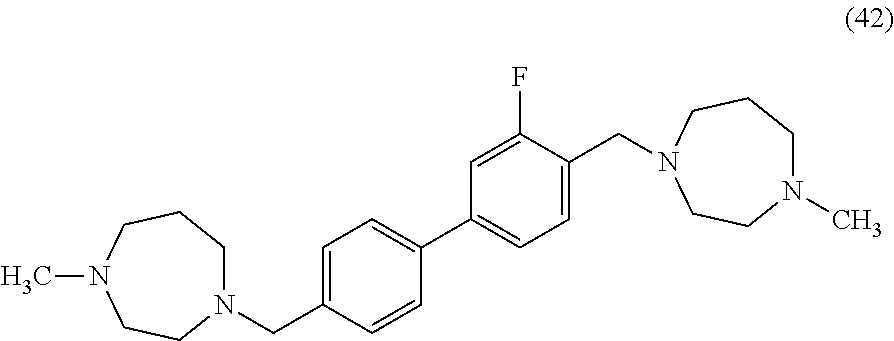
N1(CC2=CC=C(C3=CC=C(CN4CCCN(C)CC4)C(F)=C3)C=C2)CCCN(C)CC1
